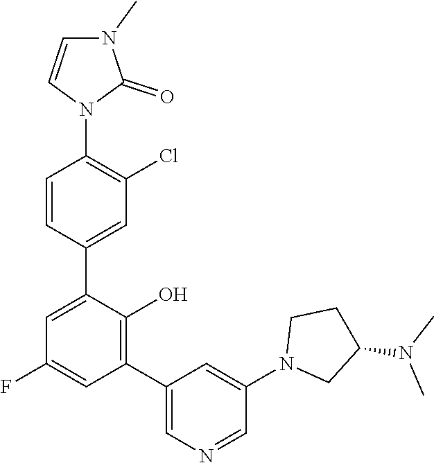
C1=CN(C2=C(Cl)C=C(C3=CC(F)=CC(C4=CN=CC(N5CC(N(C)C)CC5)=C4)=C3O)C=C2)C(=O)N1C
